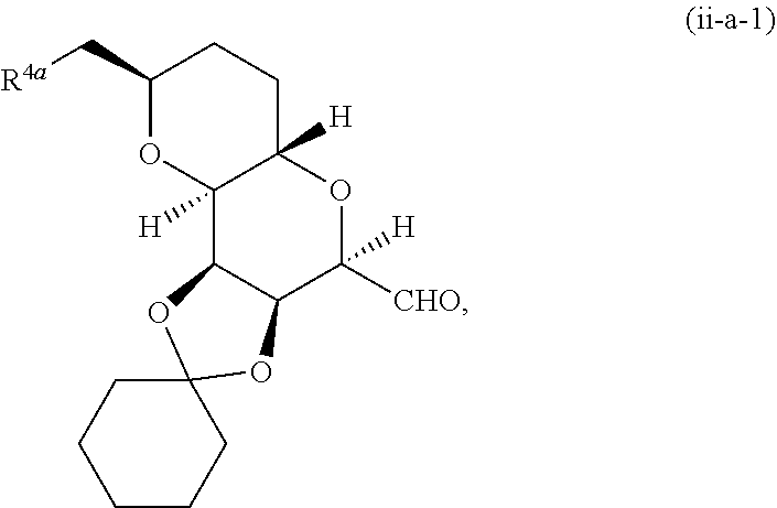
C1(C[R4a])OC2([H])C([H])(CC1)OC([CHO])([H])C1C2OC2(O1)CCCCC2
